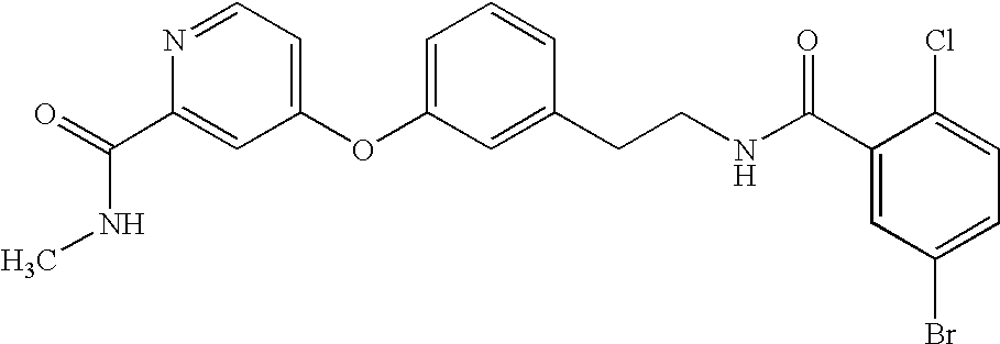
O=C(C1=CC(OC2=CC=CC(CCNC(C3=CC(Br)=CC=C3Cl)=O)=C2)=CC=N1)NC
